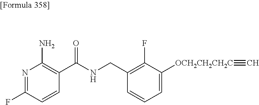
N1=C(F)C=CC(C(NCC2=C(F)C([OCH2CH2CH2C]#C)=CC=C2)=O)=C1N
